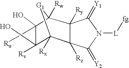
C12([Rx])[G1]C([Rw])(C(O)(C[Ru])C1([Rv])O)C1([Ry])C2([Rz])C(=[Y2])N([L][fg])C1=[Y1]
